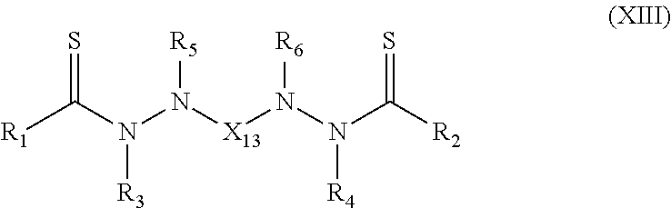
[R1]C(N(N([X13]N(N(C([R2])=S)[R4])[R6])[R5])[R3])=S
